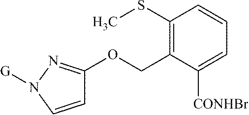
C1=CN([G])N=C1OCC1=C(SC)C=CC=C1[CONHBr]
